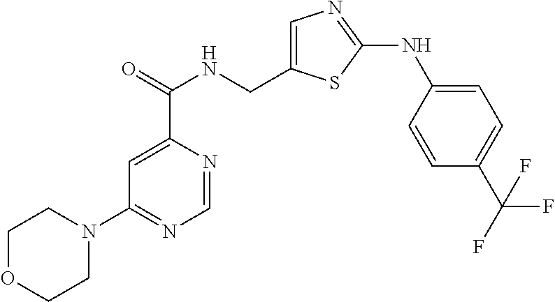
C1=C(C(NCC2=CN=C(NC3=CC=C(C(F)(F)F)C=C3)S2)=O)N=CN=C1N1CCOCC1
